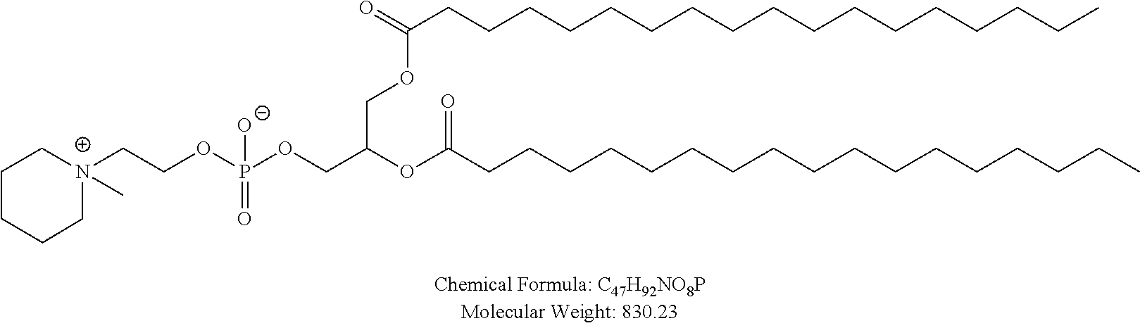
O(CC(OC(CCCCCCCCCCCCCCCCC)=O)COC(CCCCCCCCCCCCCCCCC)=O)P(OCC[N+]1(C)CCCCC1)([O-])=O
